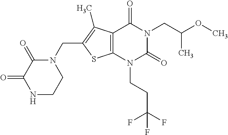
C12=C(N(CCC(F)(F)F)C(=O)N(CC(OC)C)C1=O)SC(CN1C(=O)C(=O)NCC1)=C2C
